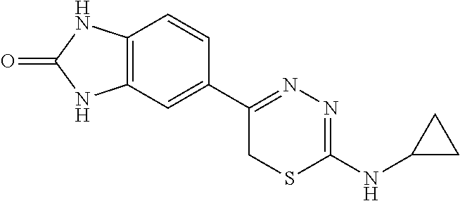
C12=C(C=C(C3=NN=C(NC4CC4)SC3)C=C1)NC(=O)N2
